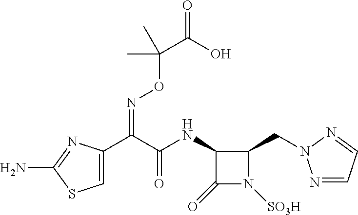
C1(=O)N([SO3H])C(CN2N=CC=N2)C1NC(C(C1=CSC(N)=N1)=NOC(C)(C(=O)O)C)=O
